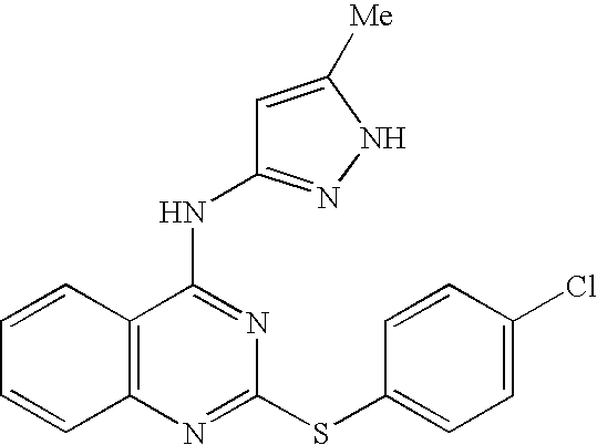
C1=CC2=C(C=C1)N=C(SC1=CC=C(Cl)C=C1)N=C2NC1=NNC([Me])=C1
